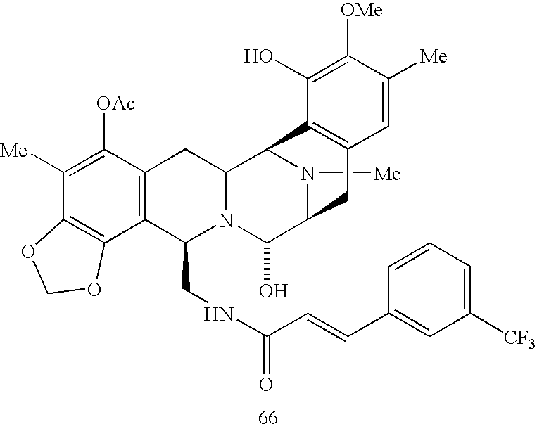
N1([Me])C2C(O)N3C(CNC(C=CC4=CC([CF3])=CC=C4)=O)C4=C(C([OAc])=C([Me])C5=C4OCO5)CC3C1C1=C(C2)C=C([Me])C([OMe])=C1O
